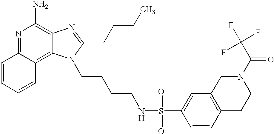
N1=C2C(=C3C(=C1N)N=C(CCCC)N3CCCCNS(C1=CC3=C(C=C1)CCN(C(=O)C(F)(F)F)C3)(=O)=O)C=CC=C2
